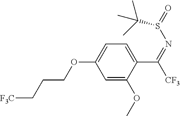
[CF3]C(=NS(=O)C(C)(C)C)C1=CC=C(OCCC[F3C])C=C1OC
